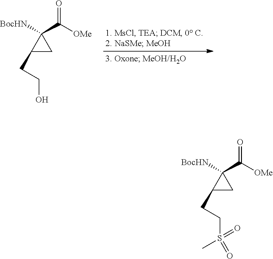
C1(CCO)CC1([BocHN])C([OMe])=O.C1(CCS(=O)(=O)C)CC1([BocHN])C([OMe])=O
